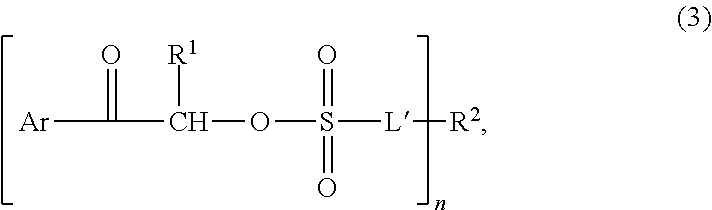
[Ar]C(=O)C([R1])OS([L][R2])(=O)=O
